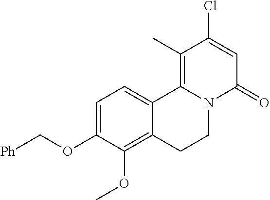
C1=C(OC[Ph])C(OC)=C2C(=C1)C1=C(C)C(Cl)=CC(=O)N1CC2
